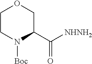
C1CN([Boc])C(C([NHNH2])=O)CO1
